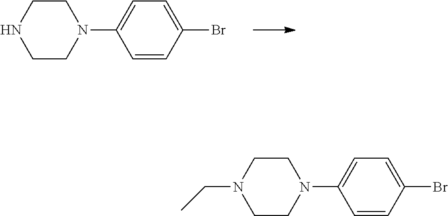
C1CN(C2=CC=C(Br)C=C2)CCN1.C1CN(C2=CC=C(Br)C=C2)CCN1CC
